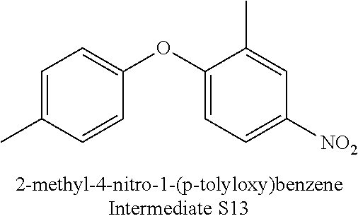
C1=C(C)C=CC(OC2=CC=C([NO2])C=C2C)=C1
